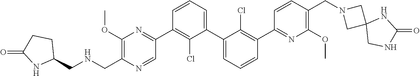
C1(OC)=C(CNCC2CCC(=O)N2)N=CC(C2=C(Cl)C(C3=CC=CC(C4=NC(OC)=C(CN5CC6(C5)CNC(=O)N6)C=C4)=C3Cl)=CC=C2)=N1
